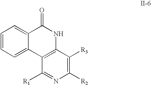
C1=CC=C2C(=C1)C(=O)NC1=C2C([R1])=NC([R2])=C1[R3]
